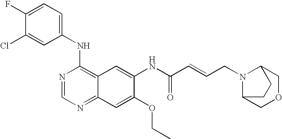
ClC1=CC(NC2=C3C(=NC=N2)C=C(OCC)C(NC(C=CCN2C4COCC2CC4)=O)=C3)=CC=C1F
